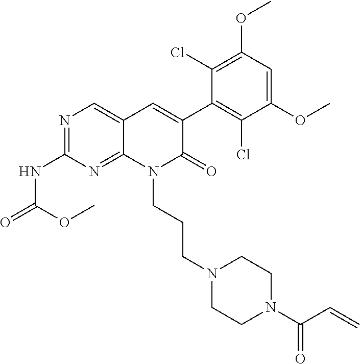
C1(NC(=O)OC)=NC=C2C(=N1)N(CCCN1CCN(C(C=C)=O)CC1)C(=O)C(C1=C(Cl)C(OC)=CC(OC)=C1Cl)=C2
